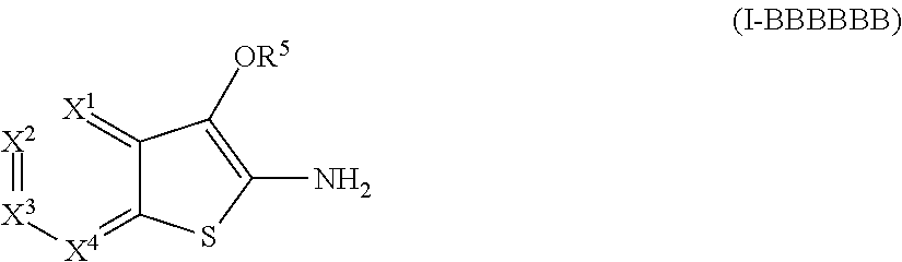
[X2]=[X3][X4]=C1C(=[X1])C([OR5])=C(N)S1
